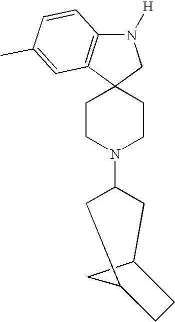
N1([H])C2=C(C3(C1)CCN(C1CC4CC(C1)CC4)CC3)C=C(C)C=C2
